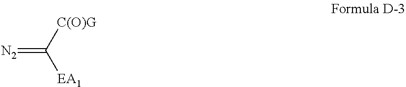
[N2]=C([C(O)G])[EA1]
